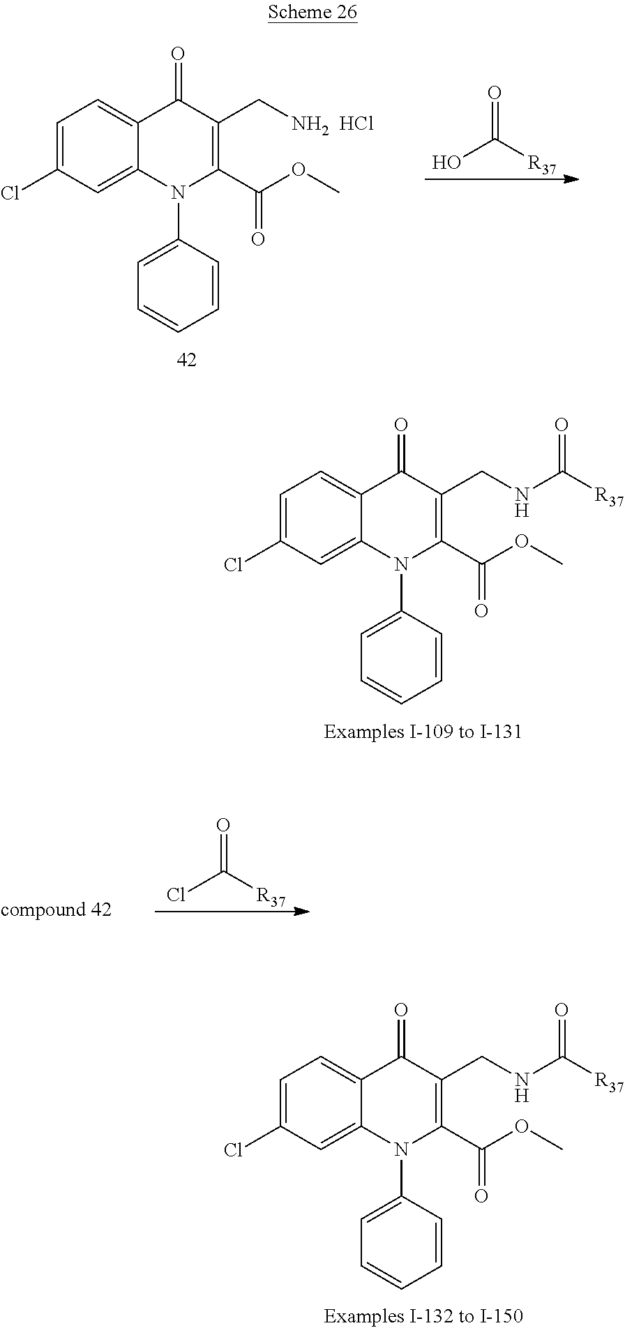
C1=C(Cl)C=C2C(=C1)C(=O)C(CN)=C(C(OC)=O)N2C1=CC=CC=C1.Cl.OC([R37])=O.C1=C(Cl)C=C2C(=C1)C(=O)C(CNC([R37])=O)=C(C(OC)=O)N2C1=CC=CC=C1.ClC([R37])=O.C1=C(Cl)C=C2C(=C1)C(=O)C(CNC([R37])=O)=C(C(OC)=O)N2C1=CC=CC=C1
